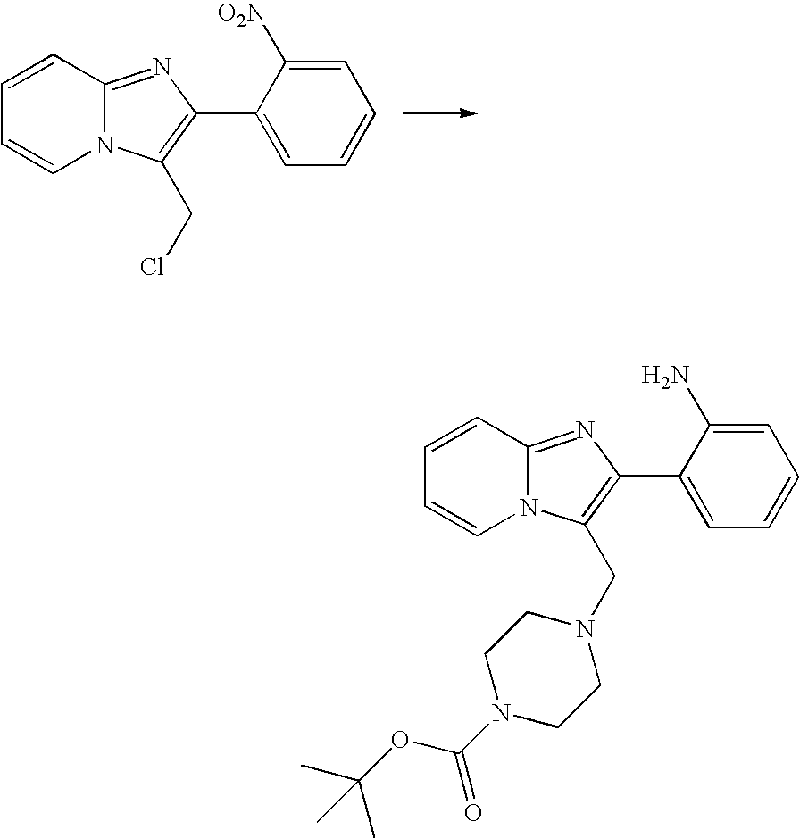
C1=CC2=NC(C3=CC=CC=C3[O2N])=C(CCl)N2C=C1.C1=CC2=NC(C3=CC=CC=C3N)=C(CN3CCN(C(OC(C)(C)C)=O)CC3)N2C=C1
